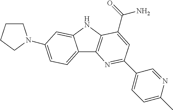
C12=CC=C(N3CCCC3)C=C1NC1=C2N=C(C2=CC=C(C)N=C2)C=C1C(=O)N
